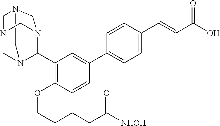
C1N2CN3CN1C(C1=C(OCCCCC([NHOH])=O)C=CC(C4=CC=C(C=CC(O)=O)C=C4)=C1)N(C3)C2
